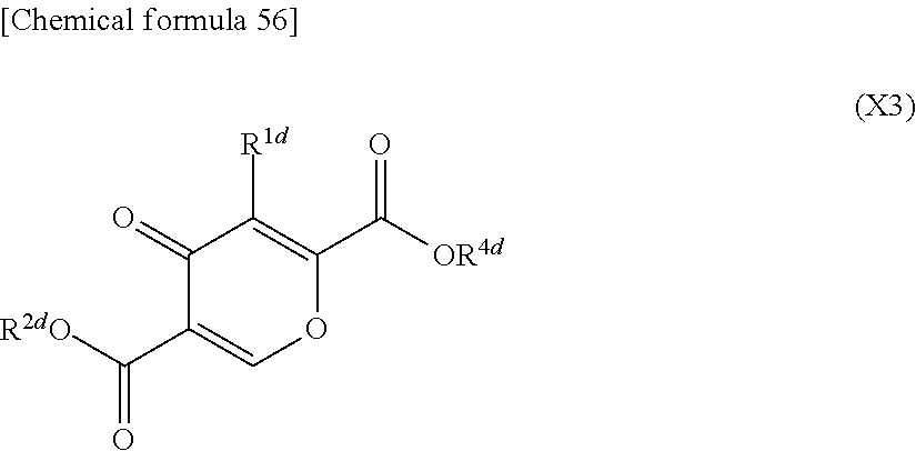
[R2dO]C(C1=COC(C(=O)[OR4d])=C([R1d])C1=O)=O
